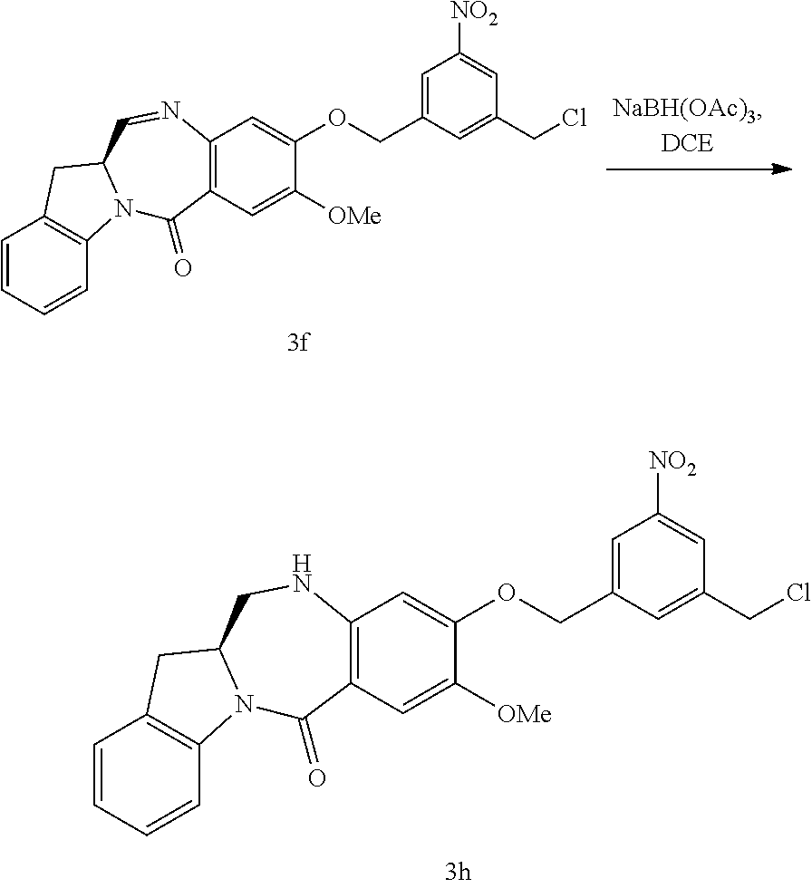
C1=CC=CC2=C1CC1N2C(=O)C2=C(NC1)C=C(OCC1=CC([NO2])=CC(CCl)=C1)C([OMe])=C2.C1=CC=CC2=C1CC1N2C(=O)C2=C(N=C1)C=C(OCC1=CC([NO2])=CC(CCl)=C1)C([OMe])=C2
